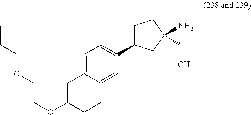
C1=C2C(=CC(C3CCC(N)(CO)C3)=C1)CCC(OCCOCC=C)C2
